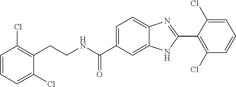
C1=CC=C(Cl)C(CCNC(C2=CC=C3C(=C2)NC(C2=C(Cl)C=CC=C2Cl)=N3)=O)=C1Cl
